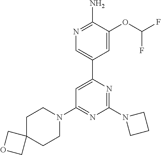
N1=C(N)C(OC(F)F)=CC(C2=CC(N3CCC4(CC3)COC4)=NC(N3CCC3)=N2)=C1
